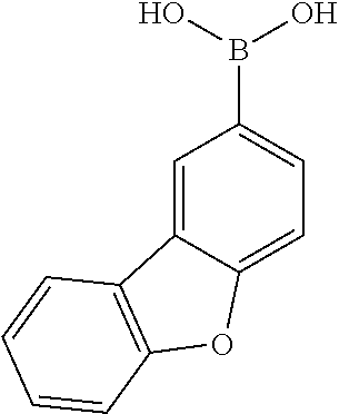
C1=C2C(=CC=C1B(O)O)OC1=C2C=CC=C1
